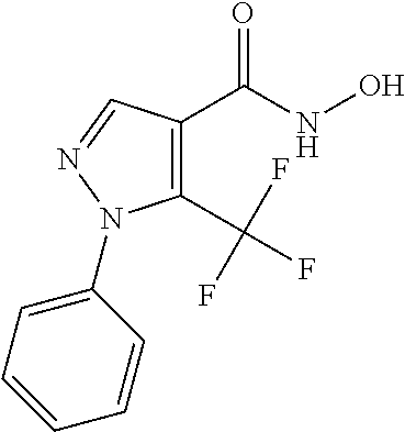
O=C(NO)C1=C(C(F)(F)F)N(C2=CC=CC=C2)N=C1
